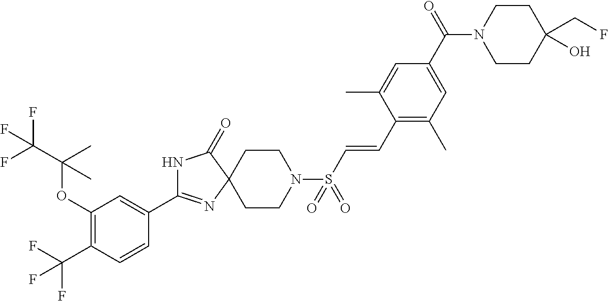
N1C(C2=CC(OC(C)(C)C(F)(F)F)=C(C(F)(F)F)C=C2)=NC2(C1=O)CCN(S(C=CC1=C(C)C=C(C(N3CCC(CF)(O)CC3)=O)C=C1C)(=O)=O)CC2
